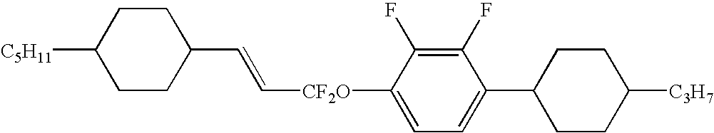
C([CF2O]C1=CC=C(C2CCC([C3H7])CC2)C(F)=C1F)=CC1CCC([C5H11])CC1
